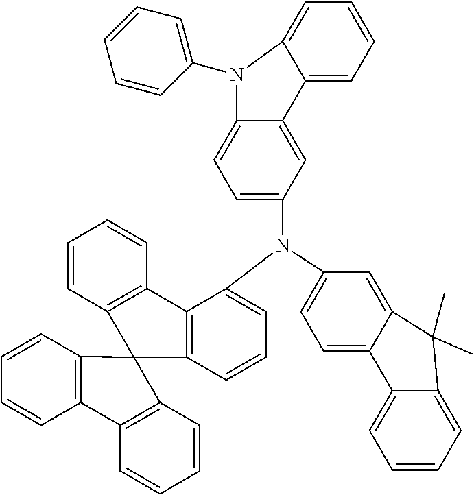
C12=CC=C(N(C3=CC=CC4=C3C3=C(C=CC=C3)C43C4=C(C=CC=C4)C4=C3C=CC=C4)C3=CC=C4C(=C3)C3=CC=CC=C3N4C3=CC=CC=C3)C=C1C(C)(C)C1=CC=CC=C21
